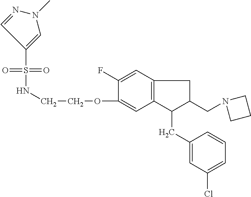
S(=O)(=O)(NCCOC1=CC2=C(C=C1F)CC(CN1CCC1)C2CC1=CC(Cl)=CC=C1)C1=CN(C)N=C1
